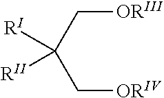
C(C[ORIII])(C[ORIV])([RI])[RII]
